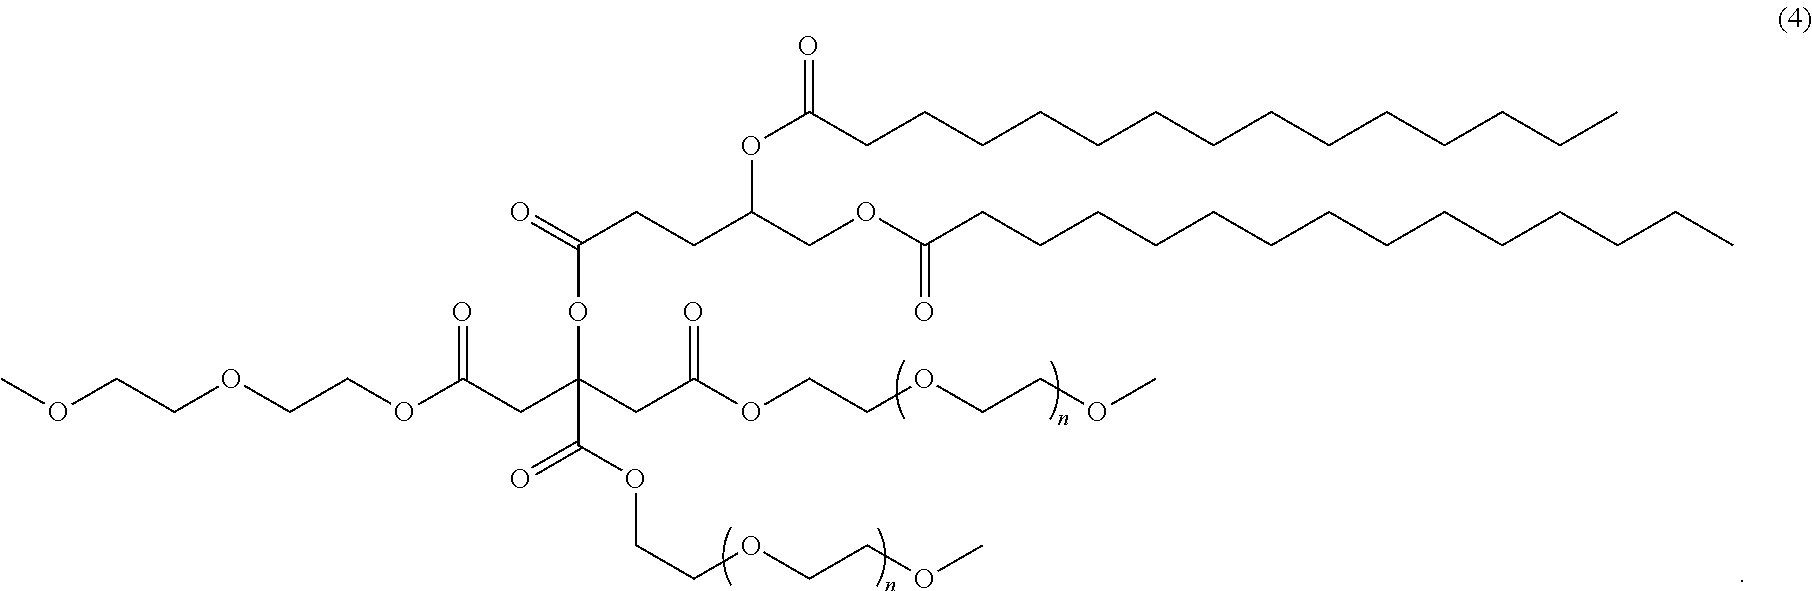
COCCOCCOC(CC(CC(OCCOCCOC)=O)(OC(=O)CCC(COC(CCCCCCCCCCCCCC)=O)OC(CCCCCCCCCCCCCC)=O)C(=O)OCCOCCOC)=O
